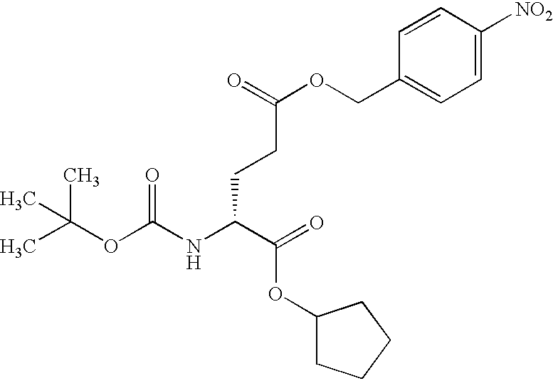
CC(OC(NC(C(OC1CCCC1)=O)CCC(OCC1=CC=C([NO2])C=C1)=O)=O)(C)C
